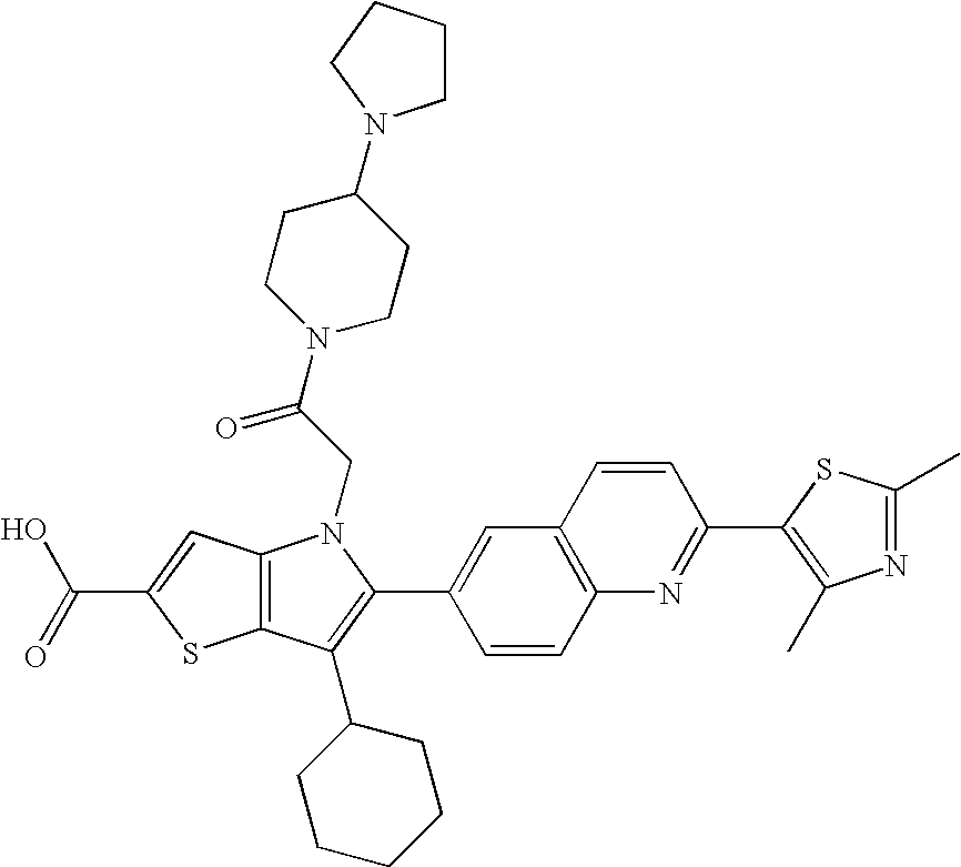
C(C1=CC2=C(S1)C(C1CCCCC1)=C(C1=CC3=C(C=C1)N=C(C1=C(C)N=C(C)S1)C=C3)N2CC(=O)N1CCC(N2CCCC2)CC1)(=O)O
